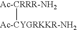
[Ac-CRRR-NH2][Ac-CYGRKKR-NH2]
